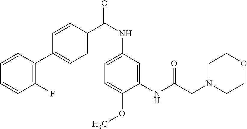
C1(F)=C(C2=CC=C(C(NC3=CC=C(OC)C(NC(CN4CCOCC4)=O)=C3)=O)C=C2)C=CC=C1
